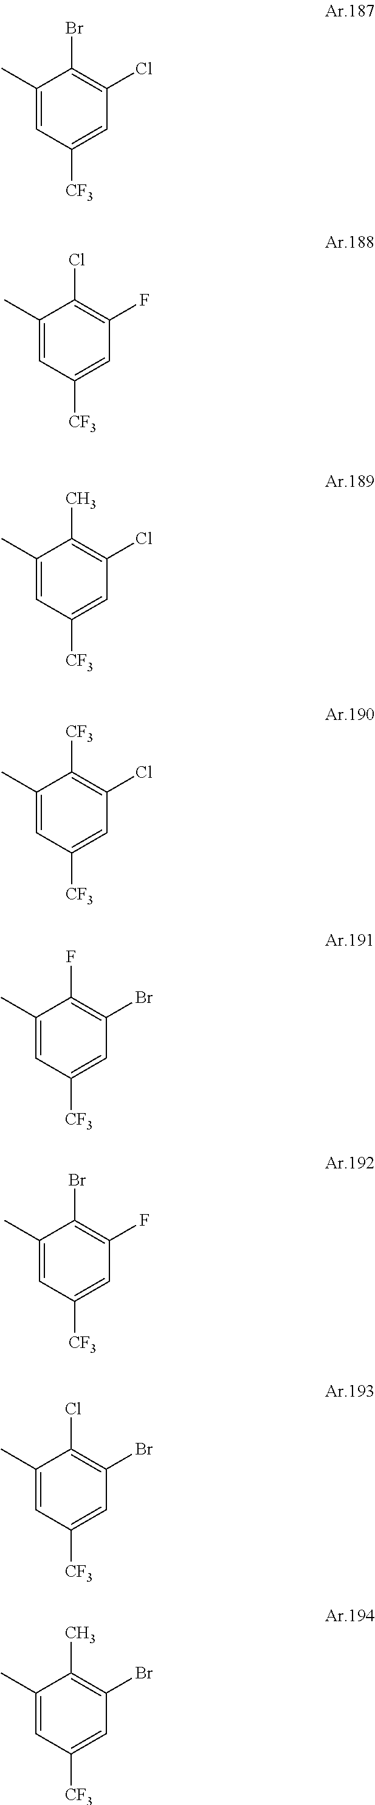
C1(C)=CC([CF3])=CC(Cl)=C1Br.C1(C)=CC([CF3])=CC(F)=C1Cl.C1(C)=CC([CF3])=CC(Cl)=C1C.C1(C)=CC([CF3])=CC(Cl)=C1[CF3].C1(C)=CC([CF3])=CC(Br)=C1F.C1(C)=CC([CF3])=CC(F)=C1Br.C1(C)=CC([CF3])=CC(Br)=C1Cl.C1(C)=CC([CF3])=CC(Br)=C1C
